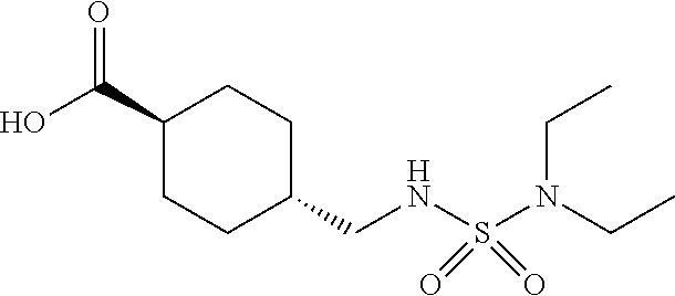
C1(C(O)=O)CCC(CNS(N(CC)CC)(=O)=O)CC1
